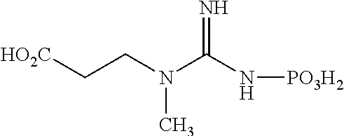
C(CN(C(N[PO3H2])=N)C)[HO2C]
